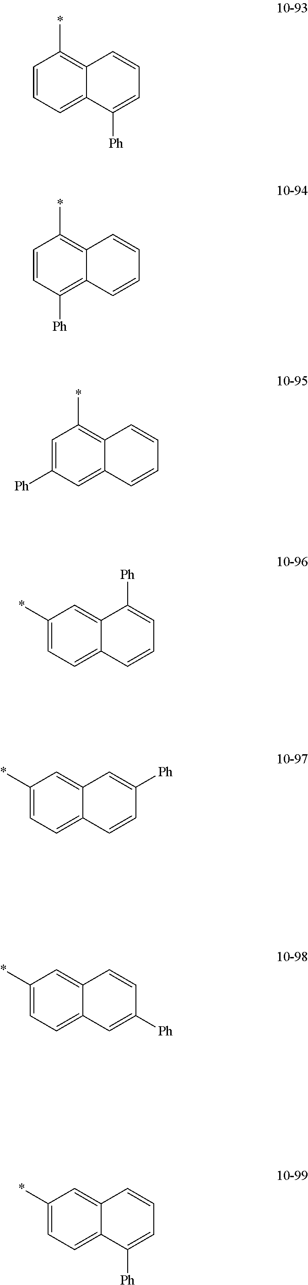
C1=C([Ph])C=C2C(=C1*)C=CC=C2.C1(*)=CC=C2C(=C1)C([Ph])=CC=C2.C1(*)=CC=C2C(=C1)C=C([Ph])C=C2.C1(*)=CC=C2C(=C1)C=CC([Ph])=C2.C1(*)=CC=C2C(=C1)C=CC=C2[Ph].C1=CC=C2C(=C1*)C=CC=C2[Ph].C1=CC([Ph])=C2C(=C1*)C=CC=C2
